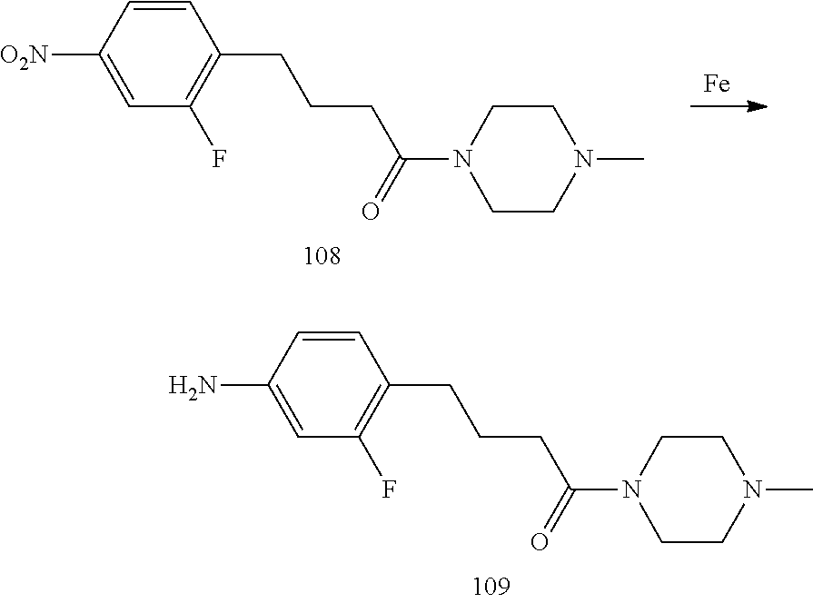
C1=CC(N)=CC(F)=C1CCCC(N1CCN(C)CC1)=O.C1=CC([O2N])=CC(F)=C1CCCC(N1CCN(C)CC1)=O.[Fe]
